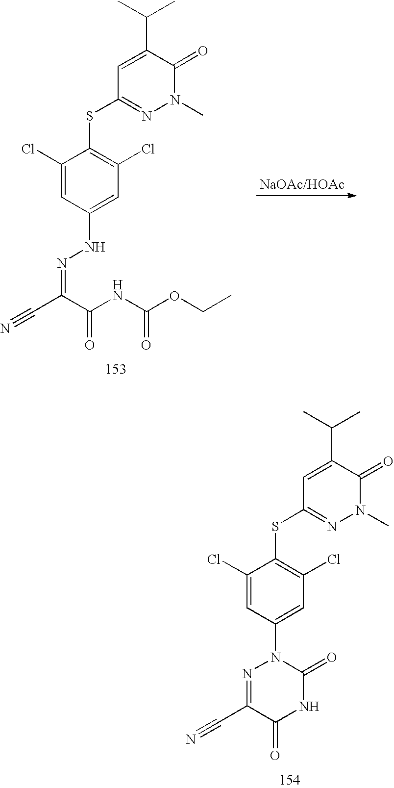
C1(Cl)=CC(N2N=C(C#N)C(=O)NC2=O)=CC(Cl)=C1SC1=NN(C)C(=O)C(C(C)C)=C1.C1(Cl)=CC(NN=C(C#N)C(NC(OCC)=O)=O)=CC(Cl)=C1SC1=NN(C)C(=O)C(C(C)C)=C1
